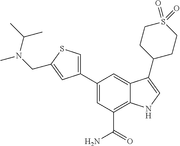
C1(C2=CSC(CN(C(C)C)C)=C2)=CC(C(=O)N)=C2C(=C1)C(C1CCS(=O)(=O)CC1)=CN2
